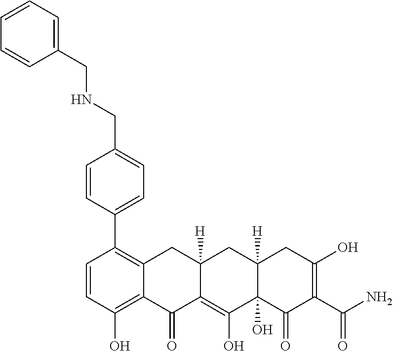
C1=CC(O)=C2C(=C1C1=CC=C(CNCC3=CC=CC=C3)C=C1)CC1([H])C(=C(O)C3(O)C([H])(C1)CC(O)=C(C(N)=O)C3=O)C2=O
